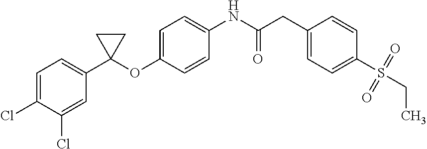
C1=CC(OC2(C3=CC=C(Cl)C(Cl)=C3)CC2)=CC=C1NC(CC1=CC=C(S(CC)(=O)=O)C=C1)=O
